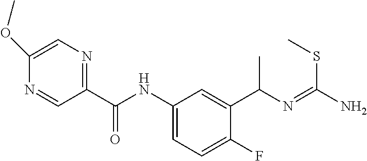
C1=C(OC)N=CC(C(NC2=CC=C(F)C(C(N=C(N)SC)C)=C2)=O)=N1
